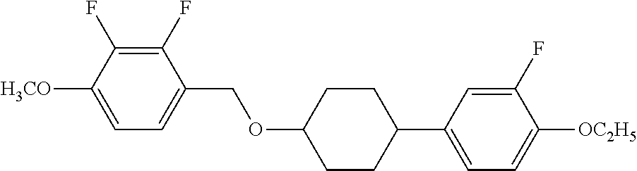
C1(F)=C(F)C([H3CO])=CC=C1COC1CCC(C2=CC=C([OC2H5])C(F)=C2)CC1
